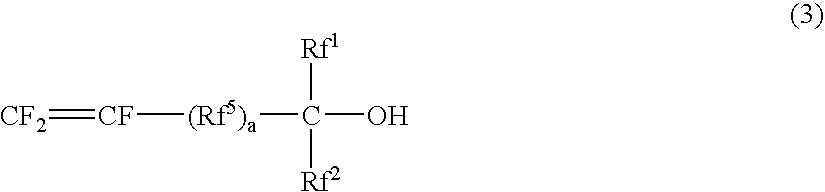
[CF2]=[CF][(Rf5)a]C(O)([Rf1])[Rf2]
